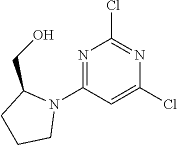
ClC1=CC(N2C(CO)CCC2)=NC(Cl)=N1
